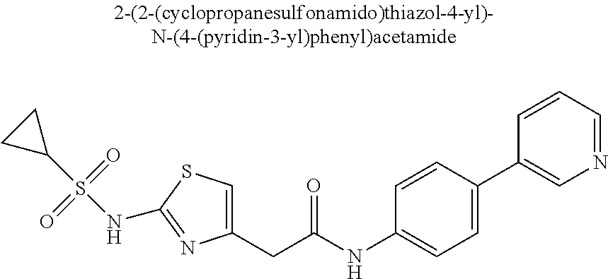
C1(CC(NC2=CC=C(C3=CN=CC=C3)C=C2)=O)=CSC(NS(C2CC2)(=O)=O)=N1
